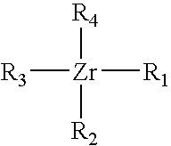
[R3][Zr]([R1])([R4])[R2]
